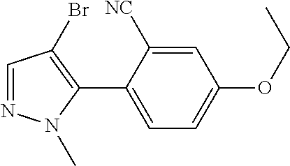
C1=NN(C)C(C2=CC=C(OCC)C=C2[NC])=C1Br
